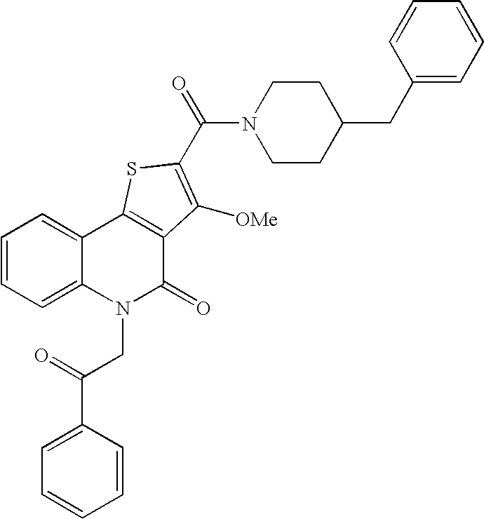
N1(C(=O)C2=C([OMe])C3=C(C4=CC=CC=C4N(CC(=O)C4=CC=CC=C4)C3=O)S2)CCC(CC2=CC=CC=C2)CC1
